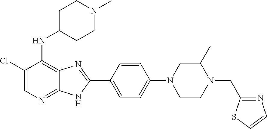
C1(Cl)=CN=C2C(=C1NC1CCN(C)CC1)N=C(C1=CC=C(N3CC(C)N(CC4=NC=CS4)CC3)C=C1)N2
